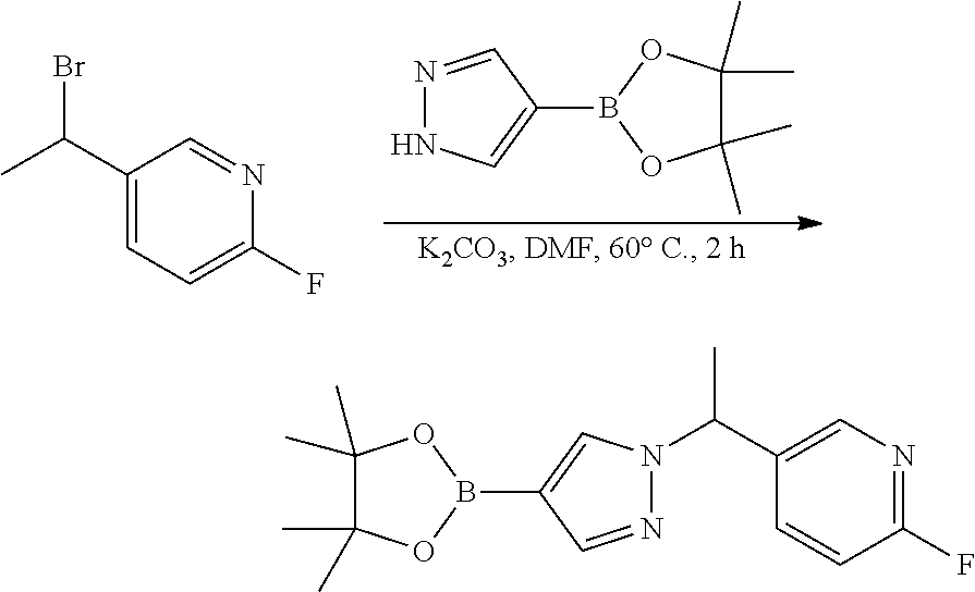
C1(B2OC(C)(C)C(C)(C)O2)=CNN=C1.C1(C(C)Br)=CC=C(F)N=C1.C1(B2OC(C)(C)C(C)(C)O2)=CN(C(C2=CN=C(F)C=C2)C)N=C1
